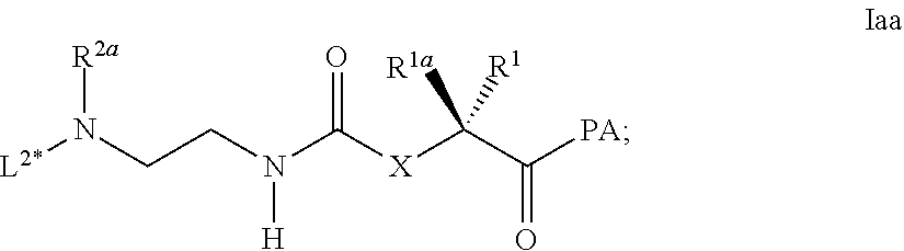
[L2*]N(CCN(C([X]C(C([PA])=O)([R1a])[R1])=O)[H])[R2a]
